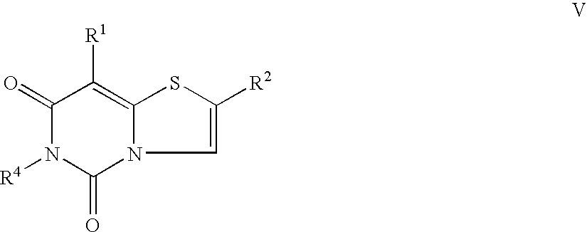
C1(=O)N([R4])C(=O)N2C(=C1[R1])SC([R2])=C2
